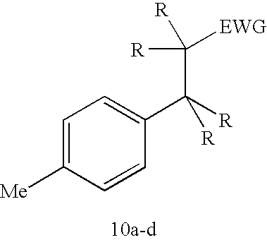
C1=C([Me])C=CC(C([R])(C([EWG])([R])[R])[R])=C1
